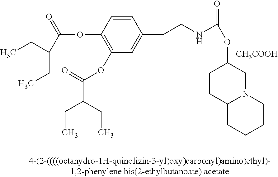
CCC(CC)C(OC1=C(OC(=O)C(CC)CC)C=C(CCNC(=O)OC2CCC3N(C2)CCCC3)C=C1)=O.[CH3COOH]
